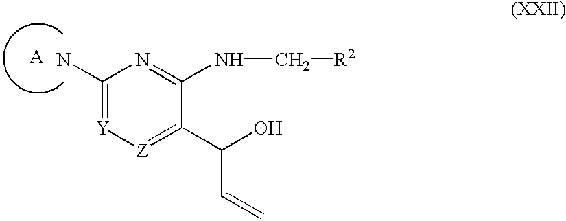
C1(N)=[Y][Z]=C(C(O)C=C)C(NC[R2])=N1.[A]
